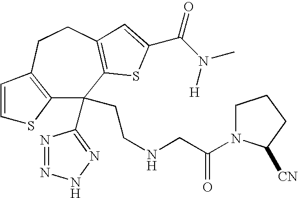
C12=C(CCC3=C(C1(C1=NNN=N1)CCNCC(=O)N1CCCC1[CN])SC(C(N([H])C)=O)=C3)C=CS2
